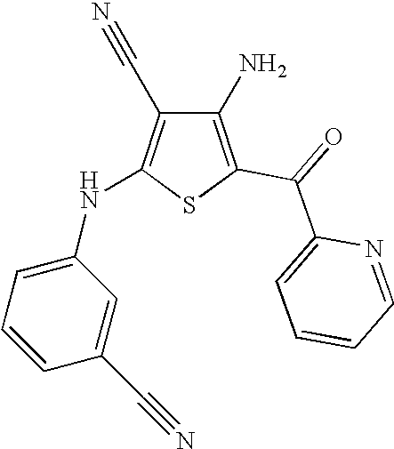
C1(N)=C(C(=O)C2=CC=CC=N2)SC(NC2=CC=CC(C#N)=C2)=C1C#N
